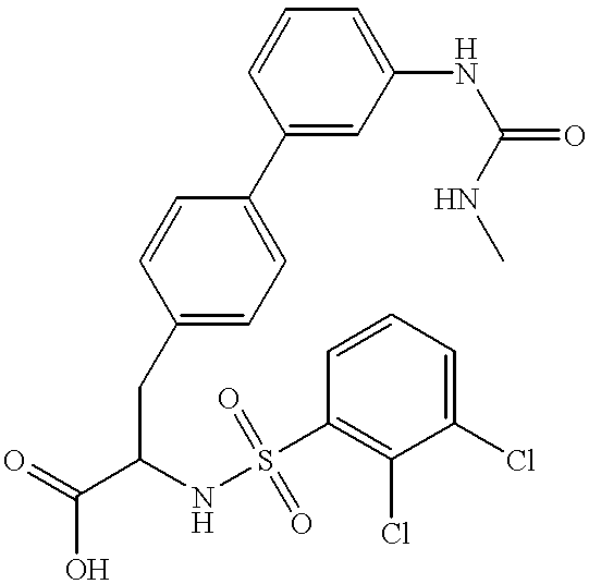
C1(C2=CC=C(CC(C(=O)O)NS(=O)(C3=C(Cl)C(Cl)=CC=C3)=O)C=C2)=CC(NC(=O)NC)=CC=C1
